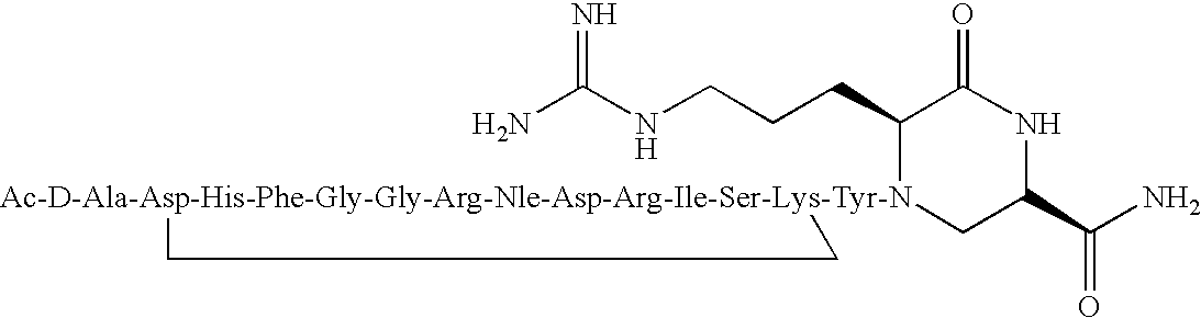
NC(NCCCC1[Ac-D-Ala-Asp-His-Phe-Gly-Gly-Arg-Nle-Asp-Arg-Ile-Ser-Lys-Tyr-N]2(CC(C(N)=O)NC1=O)CC2)=N
